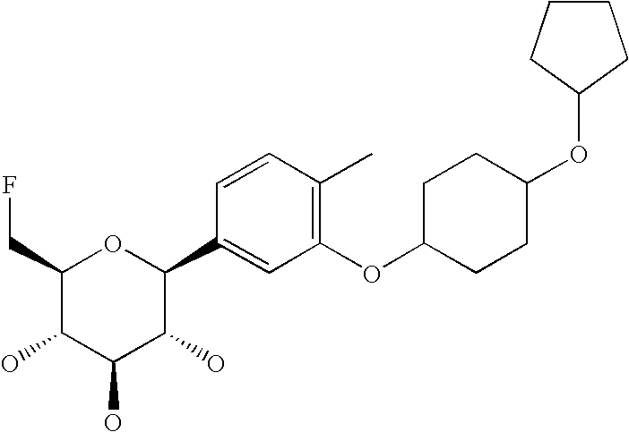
C1(CF)C(O)C(O)C(O)C(C2=CC(OC3CCC(OC4CCCC4)CC3)=C(C)C=C2)O1
